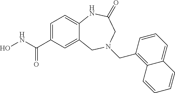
C12=CC(C(NO)=O)=CC=C1NC(=O)CN(CC1=C3C(=CC=C1)C=CC=C3)C2
